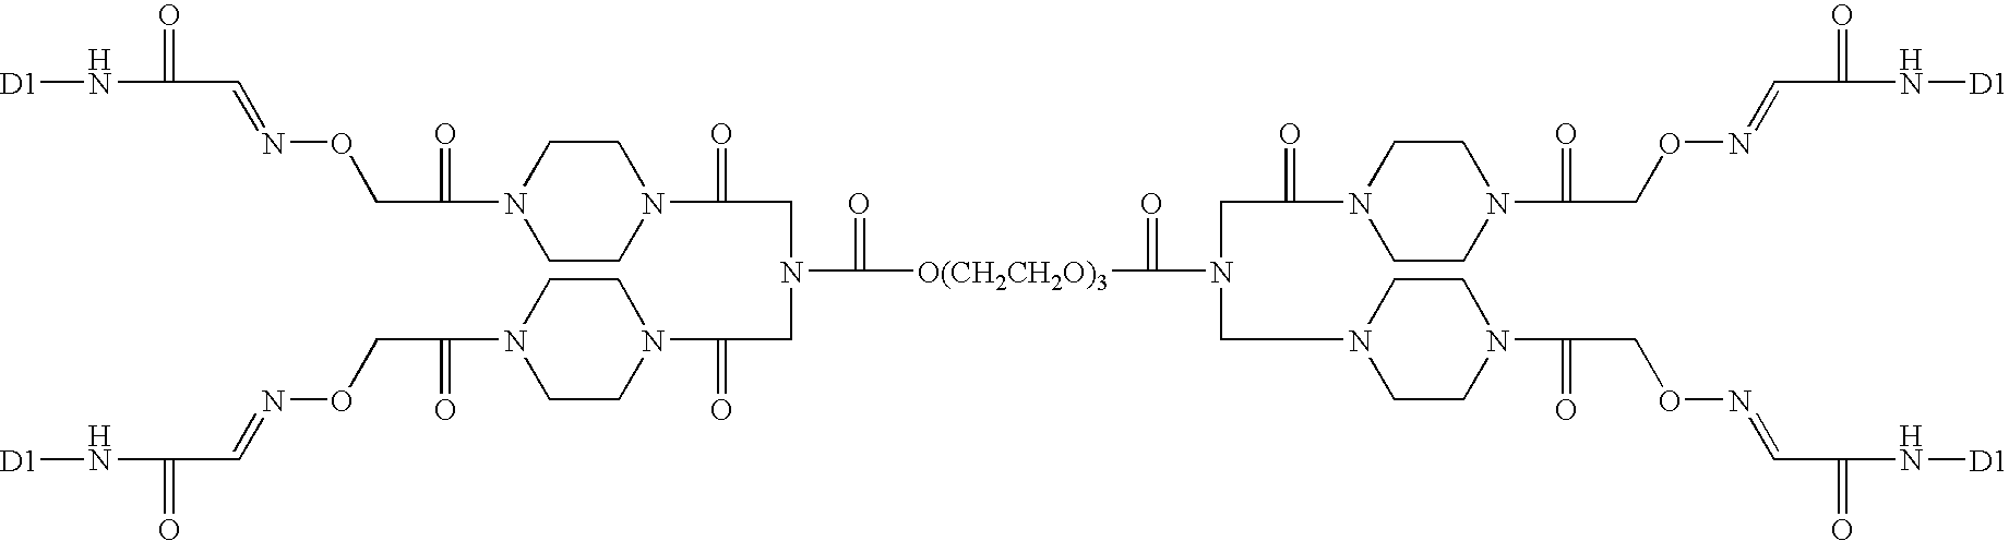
N(C([O(CH2CH2O)3]C(N(CC(=O)N1CCN(C(CON=CC(N[D1])=O)=O)CC1)CN1CCN(C(CON=CC(N[D1])=O)=O)CC1)=O)=O)(CC(=O)N1CCN(C(CON=CC(N[D1])=O)=O)CC1)CC(=O)N1CCN(C(CON=CC(N[D1])=O)=O)CC1
